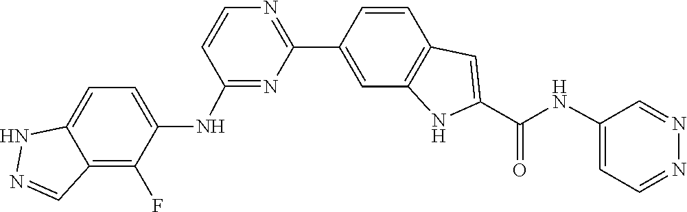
C1(C2=NC=CC(NC3=CC=C4C(=C3F)C=NN4)=N2)=CC2=C(C=C1)C=C(C(NC1=CC=NN=C1)=O)N2
